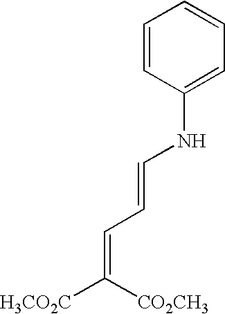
C1=CC(NC=CC=C([H3CO2C])[CO2CH3])=CC=C1
